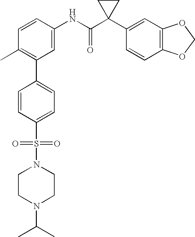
C1=CC(NC(C2(C3=CC4=C(C=C3)OCO4)CC2)=O)=CC(C2=CC=C(S(=O)(=O)N3CCN(C(C)C)CC3)C=C2)=C1C
